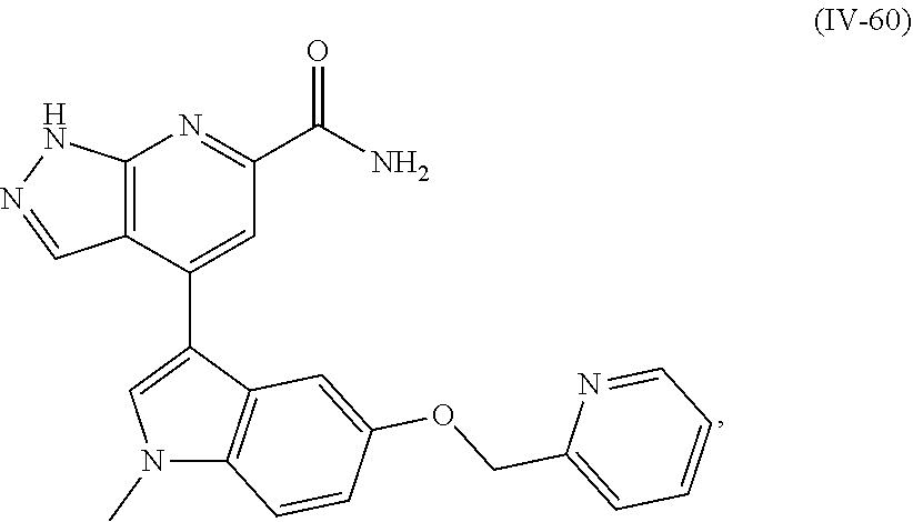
C12=C(C(C3=CN(C)C4=C3C=C(OCC3=CC=CC=N3)C=C4)=CC(C(N)=O)=N1)C=NN2
